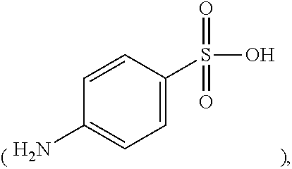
C1=C(S(O)(=O)=O)C=CC(N)=C1
